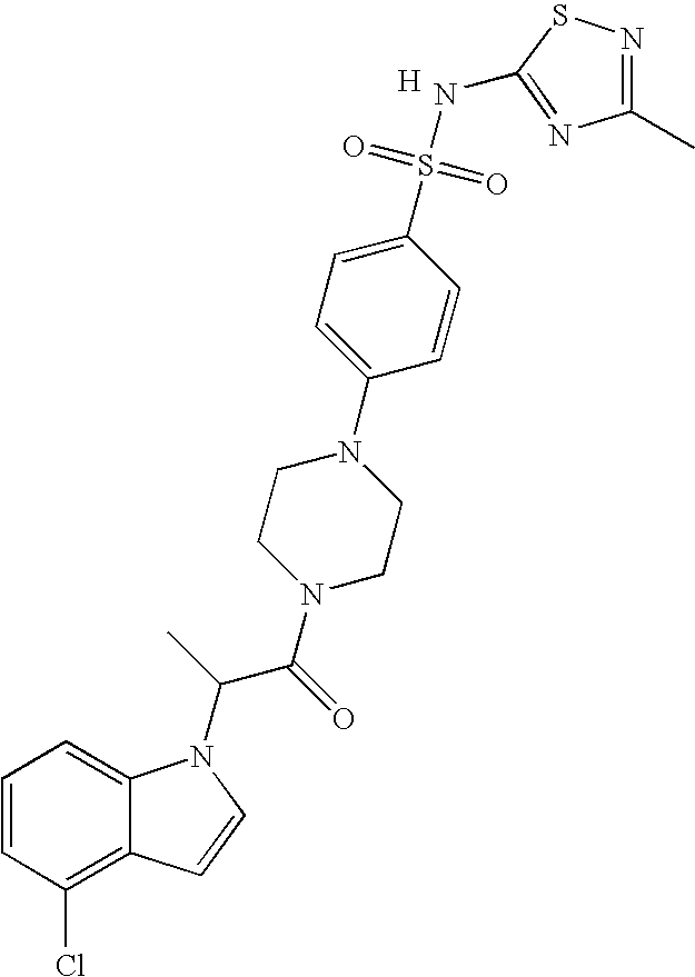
C1=CC(Cl)=C2C(=C1)N(C(C(N1CCN(C3=CC=C(S(=O)(=O)NC4=NC(C)=NS4)C=C3)CC1)=O)C)C=C2.[H]
